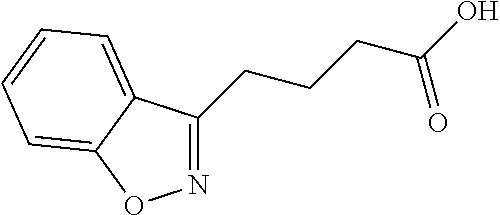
N1=C(CCCC(O)=O)C2=CC=CC=C2O1
